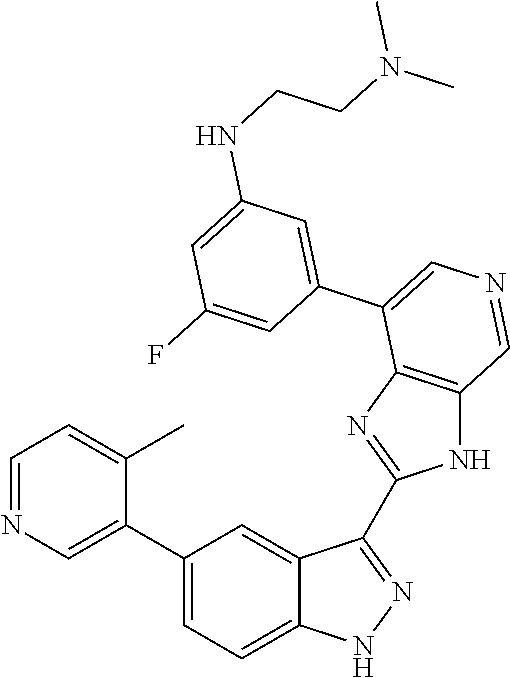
C1(C2=CN=CC=C2C)=CC=C2C(=C1)C(C1=NC3=C(N1)C=NC=C3C1=CC(NCCN(C)C)=CC(F)=C1)=NN2
